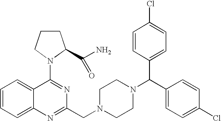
C1=CC=C2C(=C1)C(N1CCCC1C(N)=O)=NC(CN1CCN(C(C3=CC=C(Cl)C=C3)C3=CC=C(Cl)C=C3)CC1)=N2
